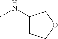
CNC1CCOC1
